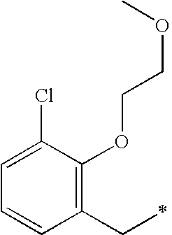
C1=C(Cl)C(OCCOC)=C(CC)C=C1
